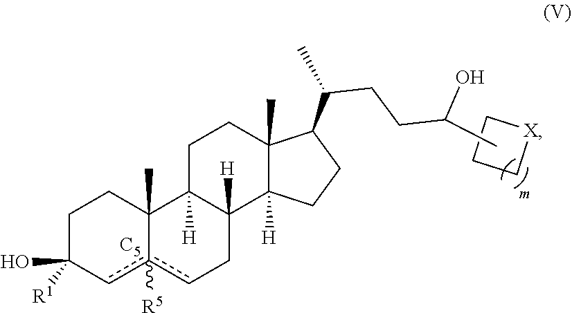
C1(O)([R1])cc2([R5])cCC3([H])C([H])(C2(C)CC1)CCC1(C)C(C(CCC(O)C)C)CCC13[H].[C5].C1C[X]C1
